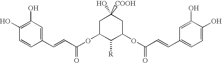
C1(O)=C(O)C=C(C=CC(OC2C([R])C(OC(C=CC3=CC=C(O)C(O)=C3)=O)CC(O)([COOH])C2)=O)C=C1
